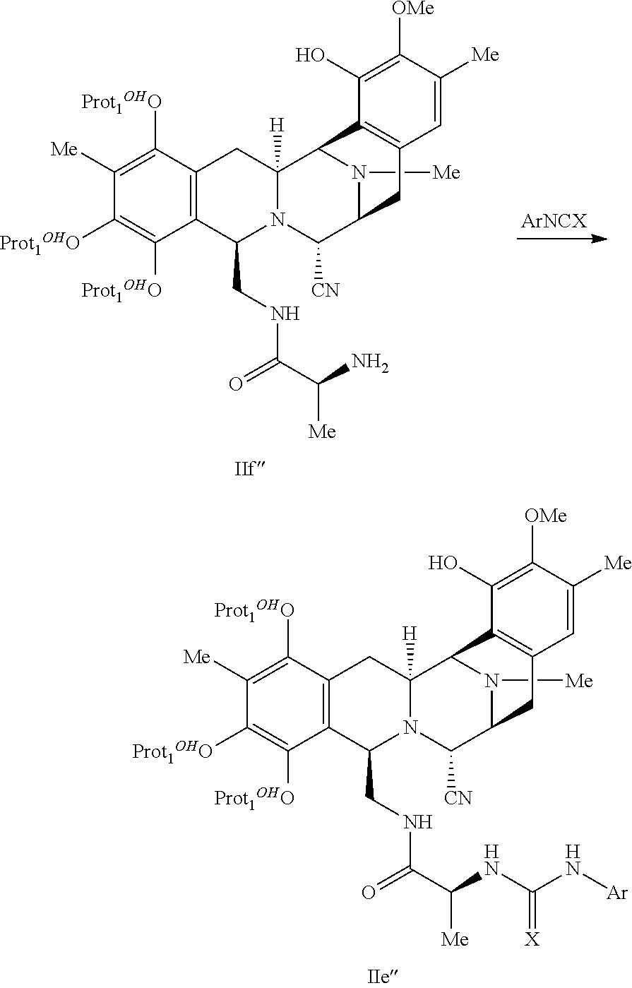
C1([Me])=C([Prot1OHO])C2=C(C([Prot1OHO])=C1[Prot1OHO])C(CNC(=O)C([Me])N)N1C([H])(C2)C2N([Me])C(C1[CN])CC1=C2C(O)=C([OMe])C([Me])=C1.C1([Me])=C([Prot1OHO])C2=C(C([Prot1OHO])=C1[Prot1OHO])C(CNC(=O)C([Me])NC(N[Ar])=[X])N1C([H])(C2)C2N([Me])C(C1[CN])CC1=C2C(O)=C([OMe])C([Me])=C1
